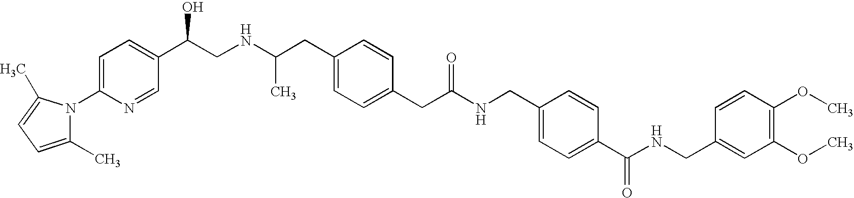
N1(C2=CC=C(C(CNC(CC3=CC=C(CC(NCC4=CC=C(C(NCC5=CC(OC)=C(OC)C=C5)=O)C=C4)=O)C=C3)C)O)C=N2)C(C)=CC=C1C
